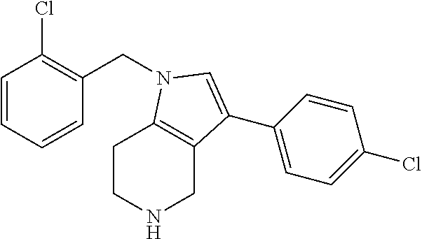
C1=CC=CC(CN2C3=C(CNCC3)C(C3=CC=C(Cl)C=C3)=C2)=C1Cl
